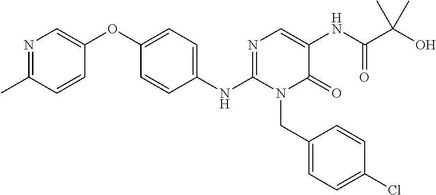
C1(NC2=NC=C(NC(=O)C(O)(C)C)C(=O)N2CC2=CC=C(Cl)C=C2)=CC=C(OC2=CN=C(C)C=C2)C=C1
